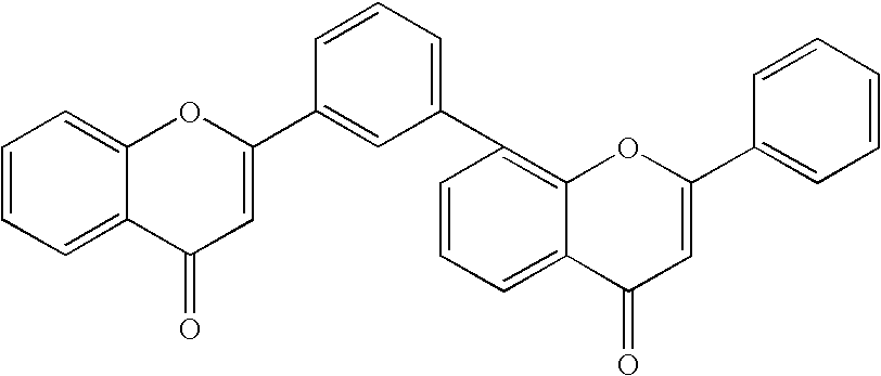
C1=CC=C2C(=C1)OC(C1=CC(C3=C4C(=CC=C3)C(=O)C=C(C3=CC=CC=C3)O4)=CC=C1)=CC2=O
